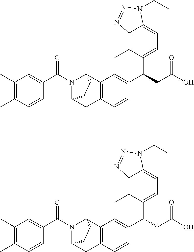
C1(C)=C(C)C=CC(C(N2C3CC4=C(C2CC3)C=C(C(CC(O)=O)C2=CC=C3C(=C2C)N=NN3CC)C=C4)=O)=C1.C1(C)=C(C)C=CC(C(N2C3CC4=C(C2CC3)C=C(C(CC(O)=O)C2=CC=C3C(=C2C)N=NN3CC)C=C4)=O)=C1
